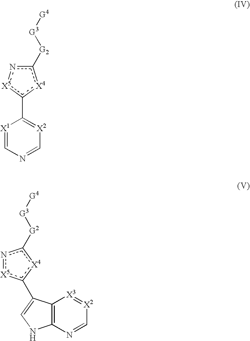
[X1]1=CN=C[X2]=C1c1[X4]c([G2][G3][G4])n[X5]1.C12=C(N=C[X2]=[X3]1)NC=C2c1[X5]nc([G2][G3][G4])[X4]1
